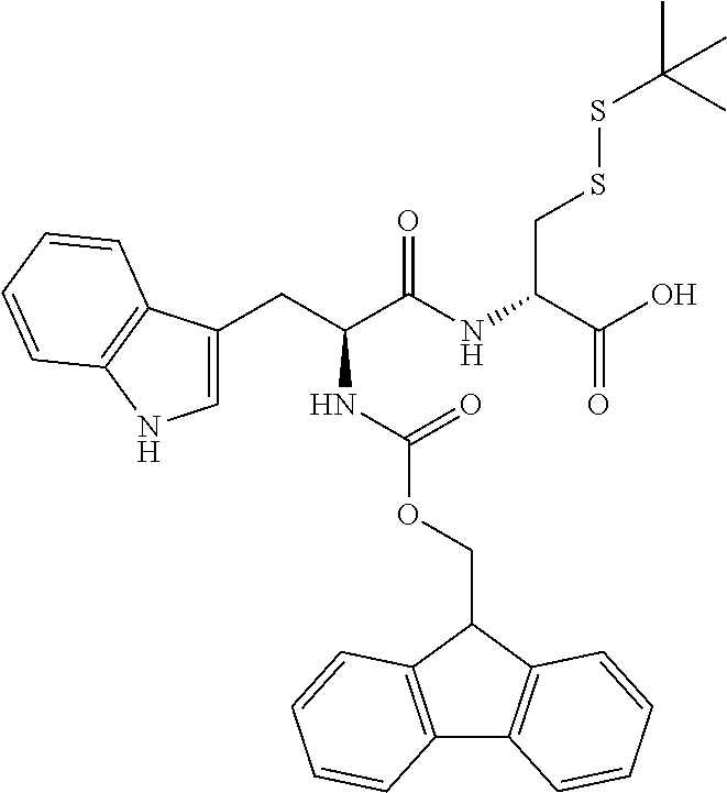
C(NC(CC1=CNC2=C1C=CC=C2)C(NC(C(O)=O)CSSC(C)(C)C)=O)(OCC1C2=C(C3=C1C=CC=C3)C=CC=C2)=O
